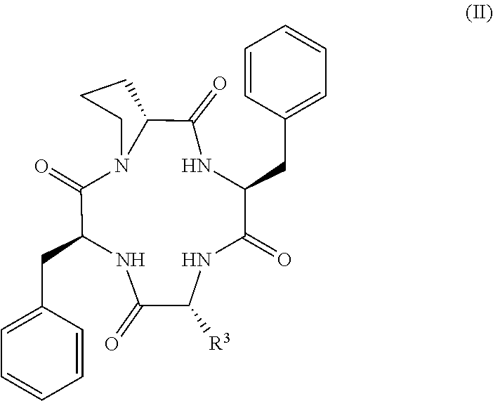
C1(=O)C(CC2=CC=CC=C2)NC(=O)C([R3])NC(=O)C(CC2=CC=CC=C2)NC(=O)C2N1CCC2
